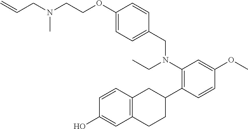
C(CN(C)CCOC1=CC=C(CN(C2=C(C3CC4=C(CC3)C=C(O)C=C4)C=CC(OC)=C2)CC)C=C1)=C
